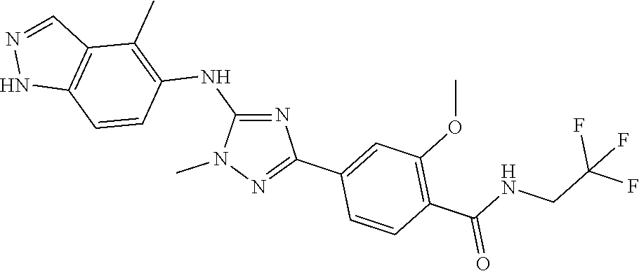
N1(C)N=C(C2=CC(OC)=C(C(NCC(F)(F)F)=O)C=C2)N=C1NC1=C(C)C2=C(NN=C2)C=C1
